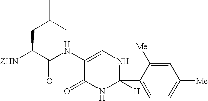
C(C(C(NC1=CNC([H])(C2=CC=C([Me])C=C2[Me])NC1=O)=O)[ZHN])C(C)C
